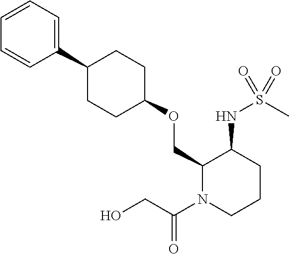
C1(OCC2C(NS(C)(=O)=O)CCCN2C(CO)=O)CCC(C2=CC=CC=C2)CC1
